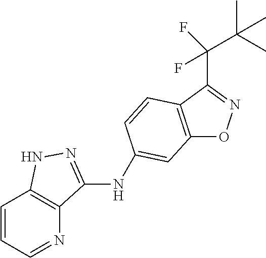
C12=C(C(C(C(C)(C)C)(F)F)=NO1)C=CC(NC1=NNC3=C1N=CC=C3)=C2
